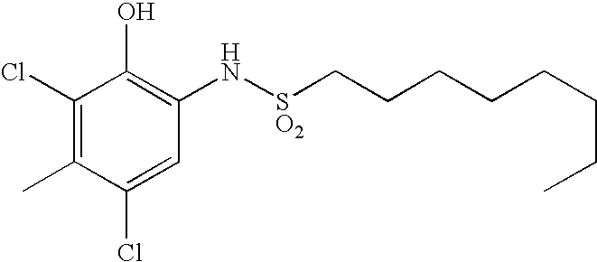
C1(Cl)=C(C)C(Cl)=CC(N[SO2]CCCCCCCC)=C1O
